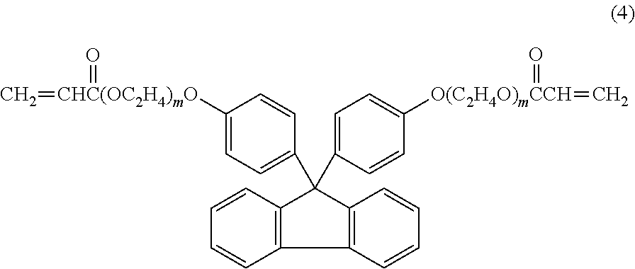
C12=C(C=CC=C1)C(C1=CC=C([CHC(OC2H4)mO](=O)=C)C=C1)(C1=CC=C([O(C2H4O)mCCH](=C)=O)C=C1)C1=C2C=CC=C1
